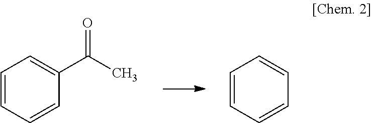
C1=CC=CC(C(C)=O)=C1.C1=CC=CC=C1
